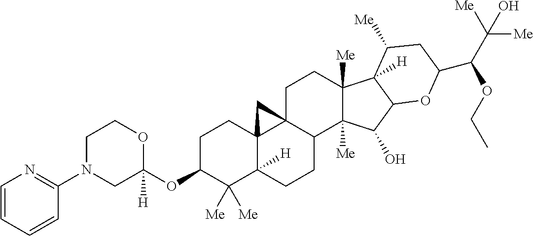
C1N(C2=NC=CC=C2)CC(OC2C([Me])([Me])C3([H])C4(CC2)C2(C(CC3)C3([Me])C([Me])(CC2)C2([H])C(C3O)OC(C(C([Me])(O)[Me])OCC)CC2[Me])C4)([H])OC1
